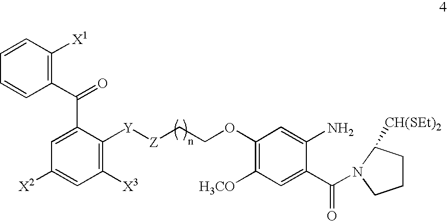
C1(C(C2=CC([X2])=CC([X3])=C2[Y][Z]CCOC2=C([H3CO])C=C(C(=O)N3C([CH(SEt)2])CCC3)C(N)=C2)=O)=C([X1])C=CC=C1
